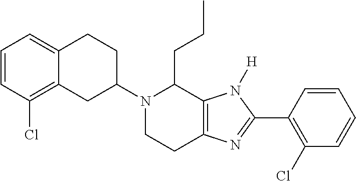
C12=CC=CC(Cl)=C1CC(N1CCC3=C(C1CCC)N([H])C(C1=C(Cl)C=CC=C1)=N3)CC2
